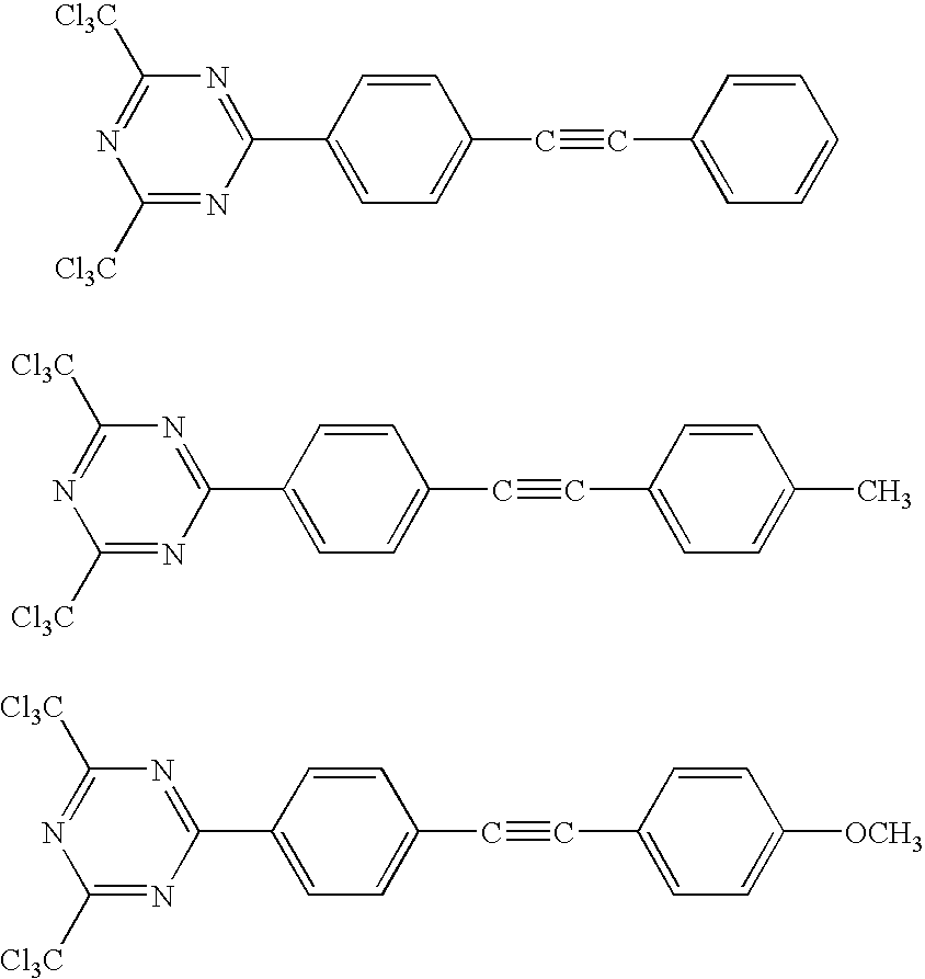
C1([Cl3C])=NC([Cl3C])=NC(C2=CC=C(C#CC3=CC=CC=C3)C=C2)=N1.C1([Cl3C])=NC([Cl3C])=NC(C2=CC=C(C#CC3=CC=C(C)C=C3)C=C2)=N1.C1([Cl3C])=NC([Cl3C])=NC(C2=CC=C(C#CC3=CC=C([OCH3])C=C3)C=C2)=N1
